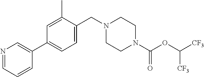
C1=C(C)C(CN2CCN(C(OC([CF3])[CF3])=O)CC2)=CC=C1C1=CN=CC=C1
